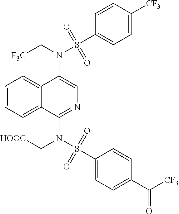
N(C1=CN=C(N(S(C2=CC=C(C([CF3])=O)C=C2)(=O)=O)C[HOOC])C2=CC=CC=C12)(C[F3C])S(C1=CC=C([CF3])C=C1)(=O)=O
